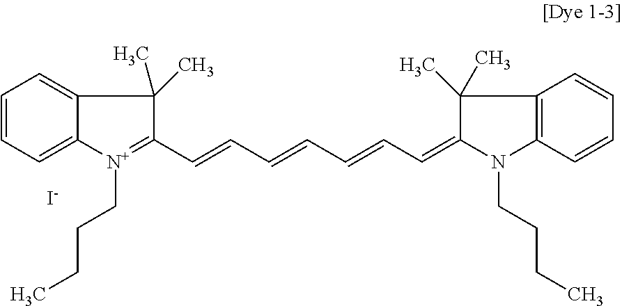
[I-].C1=CC=C2C(=C1)C(C)(C)C(C=CC=CC=CC=C1N(CCCC)C3=C(C=CC=C3)C1(C)C)=[N+]2CCCC
